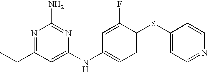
C1=C(F)C(SC2=CC=NC=C2)=CC=C1NC1=CC(CC)=NC(N)=N1
